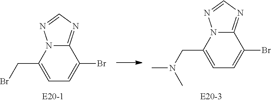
C1(Br)=CC=C(CBr)N2C1=NC=N2.C1(Br)=CC=C(CN(C)C)N2C1=NC=N2
